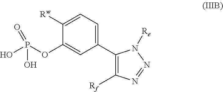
C1=C([Rw])C(OP(O)(O)=O)=CC(C2=C([Rf])N=NN2[Re])=C1
